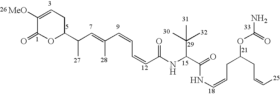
C1([MeO])=CCC(C(C=C(C=CC=CC(NC(C(=O)NC=CCC(OC(=O)N)CC=CC)C(C)(C)C)=O)C)C)OC1=O
